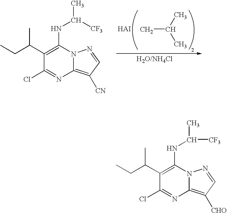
[HAI].CC(C)C.C1(C(CC)C)=C(NC(C)[CF3])N2C(=C([CN])C=N2)N=C1Cl.C1(C(CC)C)=C(NC(C)[CF3])N2C(=C([CHO])C=N2)N=C1Cl
